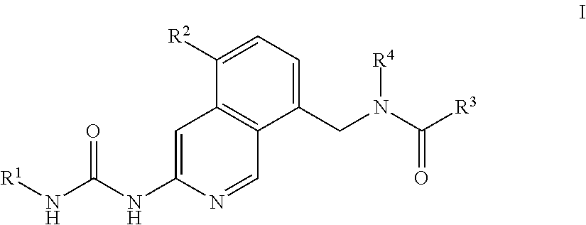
C1([R2])=CC=C(CN(C([R3])=O)[R4])C2=C1C=C(NC(N[R1])=O)N=C2
